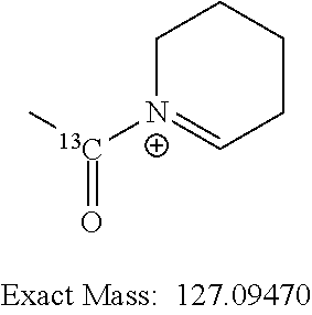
C1[N+]([13C](C)=O)=CCCC1
